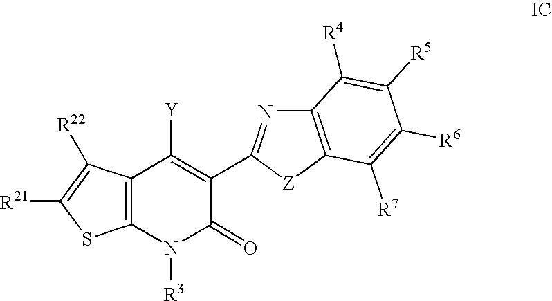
C12=C(N([R3])C(=O)C(C3=NC4=C(C([R7])=C([R6])C([R5])=C4[R4])[Z]3)=C1[Y])SC([R21])=C2[R22]
